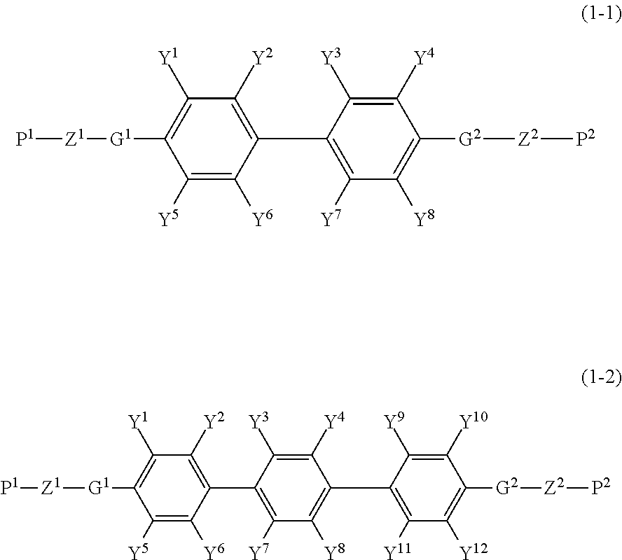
[P1][Z1][G1]C1=C([Y1])C([Y2])=C(C2=C([Y7])C([Y8])=C([G2][Z2][P2])C([Y4])=C2[Y3])C([Y6])=C1[Y5].[P1][Z1][G1]C1=C([Y1])C([Y2])=C(C2=C([Y7])C([Y8])=C(C3=C([Y11])C([Y12])=C([G2][Z2][P2])C([Y10])=C3[Y9])C([Y4])=C2[Y3])C([Y6])=C1[Y5]
